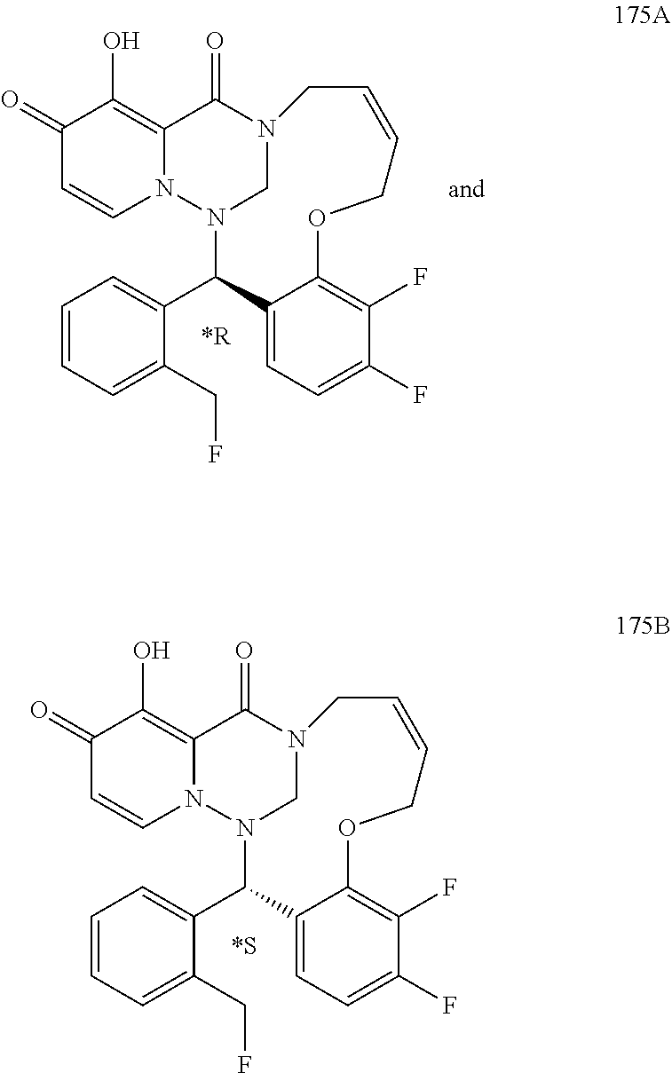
C1(C2=CC=CC=C2CF)N2CN(C(=O)C3=C(O)C(=O)C=CN23)CC=CCOC2=C(F)C(F)=CC=C12.C1(C2=CC=CC=C2CF)N2CN(C(=O)C3=C(O)C(=O)C=CN23)CC=CCOC2=C(F)C(F)=CC=C12
